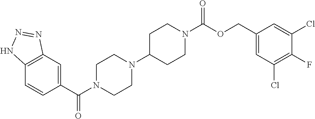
C1(C(N2CCN(C3CCN(C(OCC4=CC(Cl)=C(F)C(Cl)=C4)=O)CC3)CC2)=O)=CC2=C(C=C1)NN=N2
